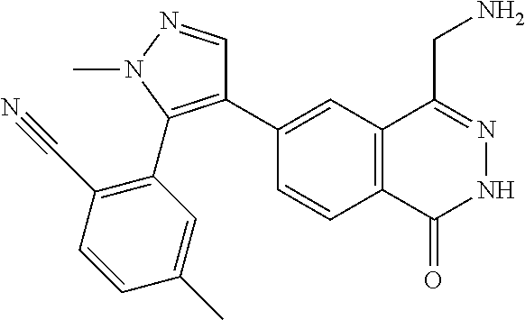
C1(C2=C(C3=C(C#N)C=CC(C)=C3)N(C)N=C2)=CC2=C(C=C1)C(=O)NN=C2CN
